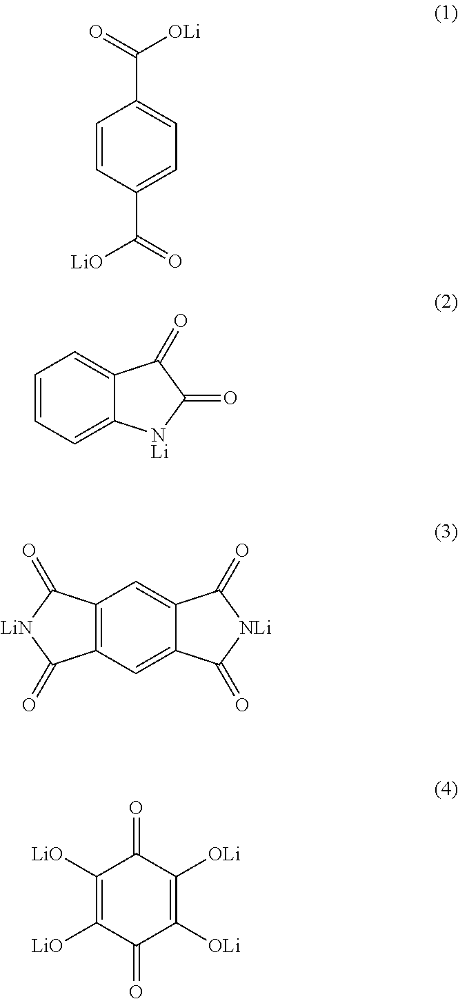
C1=CC(C(=O)[LiO])=CC=C1C(=O)[OLi].C1=CC=C2C(=C1)C(=O)C(=O)[NLi]2.C12=C(C=C3C(=C1)C(=O)[NLi]C3=O)C(=O)[LiN]C2=O.C1([LiO])=C([LiO])C(=O)C([OLi])=C([OLi])C1=O
